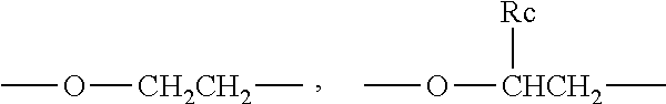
O([CH2CH2]C)C.O([CHCH2](C)[Rc])C
